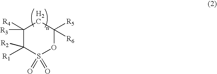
C1([R4])([R3])C([R1])([R2])S(=O)(=O)OC([R5])([R6])C1
